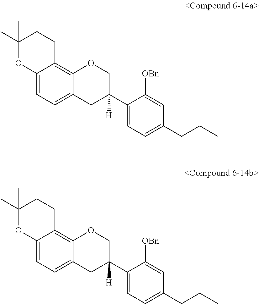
C12=CC=C3C(=C1OCC(C1=CC=C(CCC)C=C1[OBn])([H])C2)CCC(C)(C)O3.C12=CC=C3C(=C1OCC(C1=CC=C(CCC)C=C1[OBn])([H])C2)CCC(C)(C)O3
